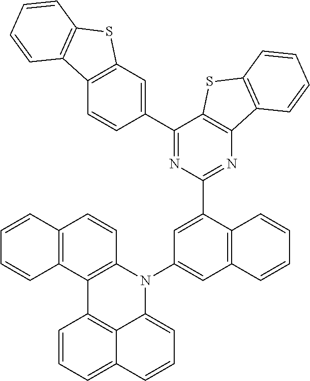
C12=CC=CC3=CC=CC(=C13)C1=C(C=CC3=C1C=CC=C3)N2C1=CC2=C(C(C3=NC4=C(C(C5=CC6=C(C=C5)C5=C(S6)C=CC=C5)=N3)SC3=C4C=CC=C3)=C1)C=CC=C2
